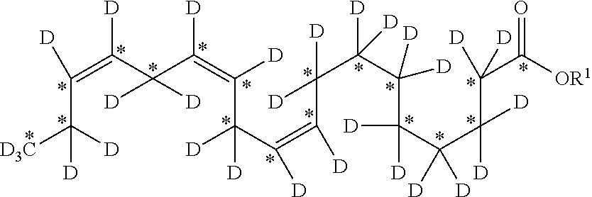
C(C(=C(C(C(=C(C(C(=C(C([D])([D])C(C([D])(C(C(C(C([D])(C([OR1])=O)[D])([D])[D])([D])[D])([D])[D])[D])([D])[D])[D])[D])([D])[D])[D])[D])([D])[D])[D])[D])([D])([D3C])[D]
